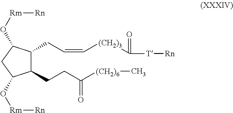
C1(CCC([(CH2)6]C)=O)C(CC=C[(CH2)3]C([T][Rn])=O)C(O[Rm][Rn])CC1O[Rm][Rn]
